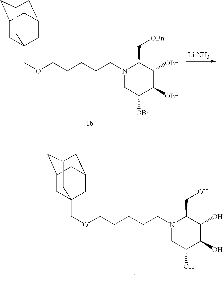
C1C2CC3CC(CC1(COCCCCCN1CC(O)C(O)C(O)C1CO)C3)C2.C1C2CC3CC(CC1(COCCCCCN1CC([OBn])C([OBn])C([OBn])C1C[OBn])C3)C2
